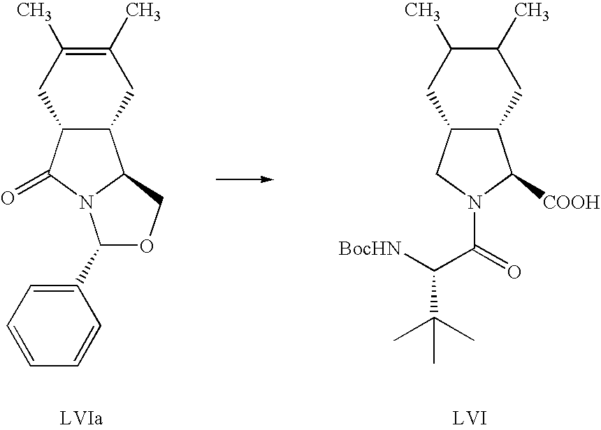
C12CC(C)=C(C)CC1C(=O)N1C2COC1C1=CC=CC=C1.C12CC(C)C(C)CC1CN(C(=O)C([BocHN])C(C)(C)C)C2[COOH]
